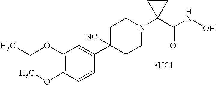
C1(OCC)=C(OC)C=CC(C2([NC])CCN(C3(C(NO)=O)CC3)CC2)=C1.Cl
